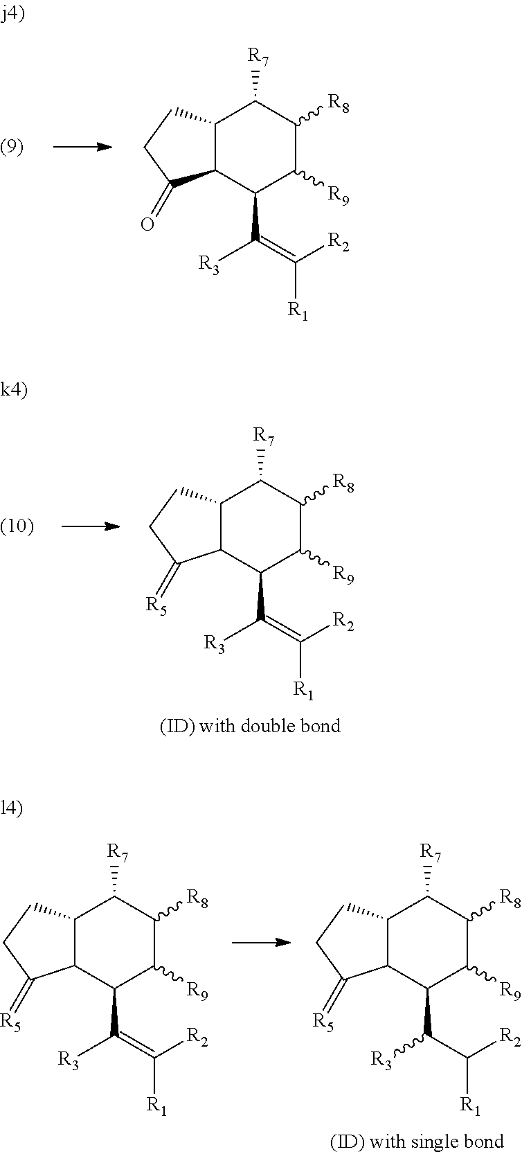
C12C(CCC1=O)C([R7])C([R8])C([R9])C2C([R3])=C([R2])[R1].C12C(CCC1=[R5])C([R7])C([R8])C([R9])C2C([R3])=C([R2])[R1].C12C(CCC1=[R5])C([R7])C([R8])C([R9])C2C([R3])=C([R2])[R1].C12C(CCC1=[R5])C([R7])C([R8])C([R9])C2C([R3])C([R2])[R1]
